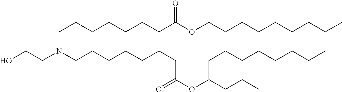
C(CCCC)CCCCOC(CCCCCCCN(CCCCCCCC(OC(CCC)CCCCCCCC)=O)CCO)=O
